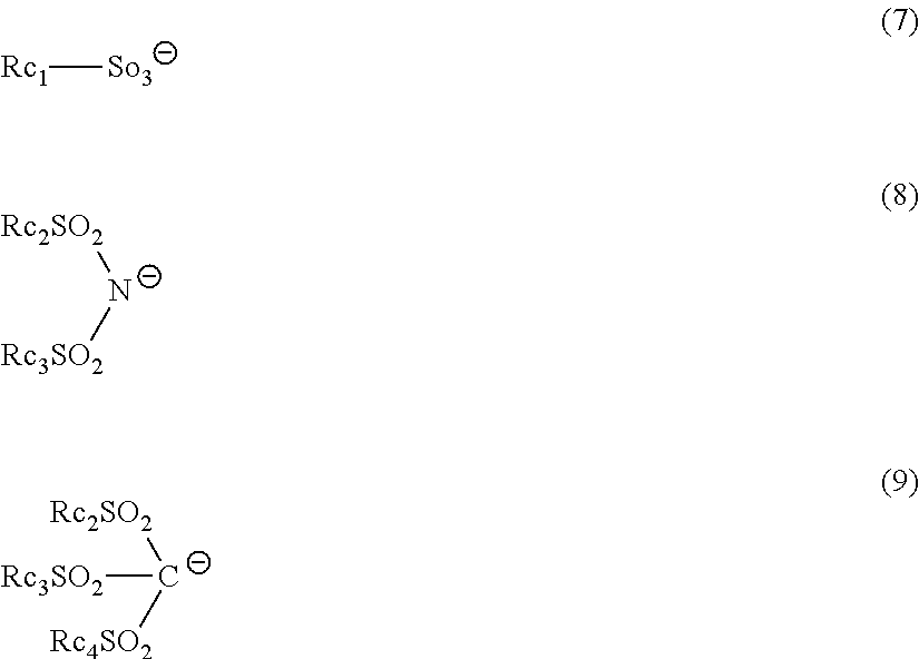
[Rc1][So3].[Rc2SO2][N-][Rc3SO2].[Rc2SO2][C-]([Rc4SO2])[Rc3SO2]
